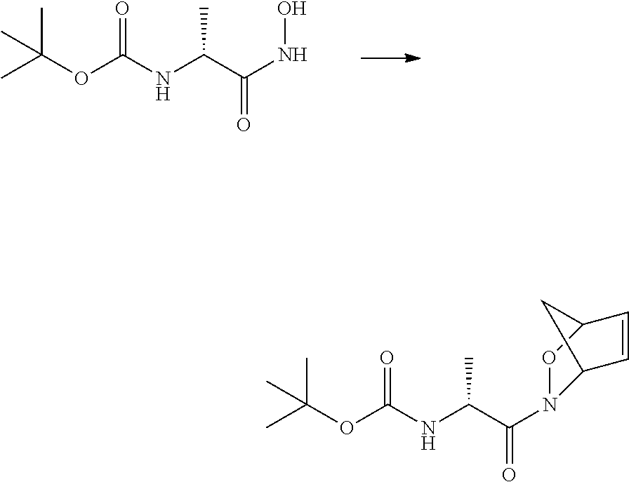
CC(OC(NC(C(NO)=O)C)=O)(C)C.CC(OC(NC(C(=O)N1C2C=CC(O1)C2)C)=O)(C)C
